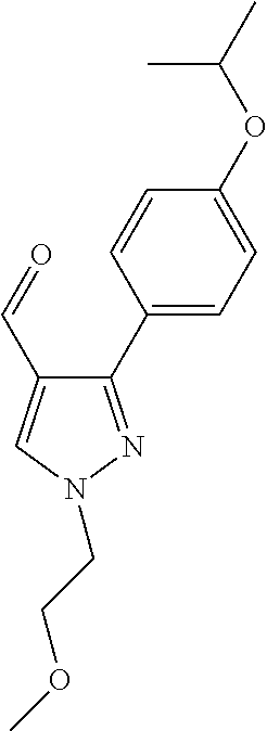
C1(C2=CC=C(OC(C)C)C=C2)=NN(CCOC)C=C1C=O
